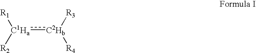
[C1Ha](:[C2Hb]([R3])[R4])([R1])[R2]
